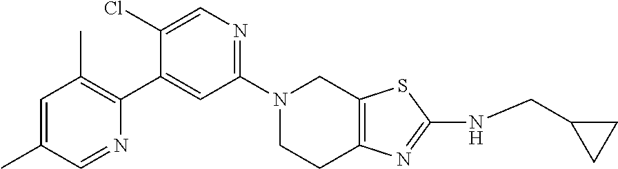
N1(C2=NC=C(Cl)C(C3=C(C)C=C(C)C=N3)=C2)CCC2=C(C1)SC(NCC1CC1)=N2
